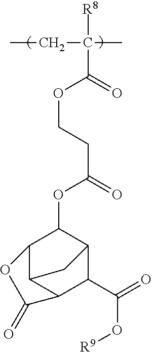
CCC(C)([R8])C(OCCC(OC1C2C3C(C(C(=O)O[R9])C1C3)C(=O)O2)=O)=O
